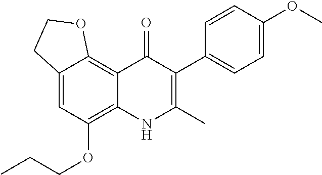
C12=CC(OCCC)=C3C(=C1OCC2)C(=O)C(C1=CC=C(OC)C=C1)=C(C)N3
